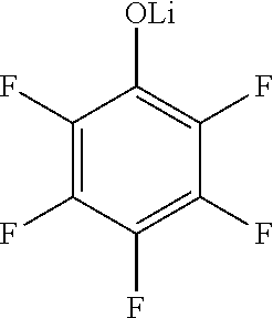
C1(F)=C(F)C(F)=C(F)C(F)=C1[OLi]
